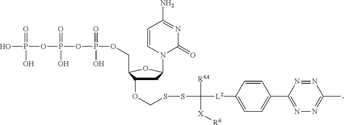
OP(OP(OP(OCC1C(OCSSC([L2]C2=CC=C(C3=NN=C(C)N=N3)C=C2)([R4A])[X][R6])CC(N2C(=O)N=C(N)C=C2)O1)(=O)O)(=O)O)(=O)O
